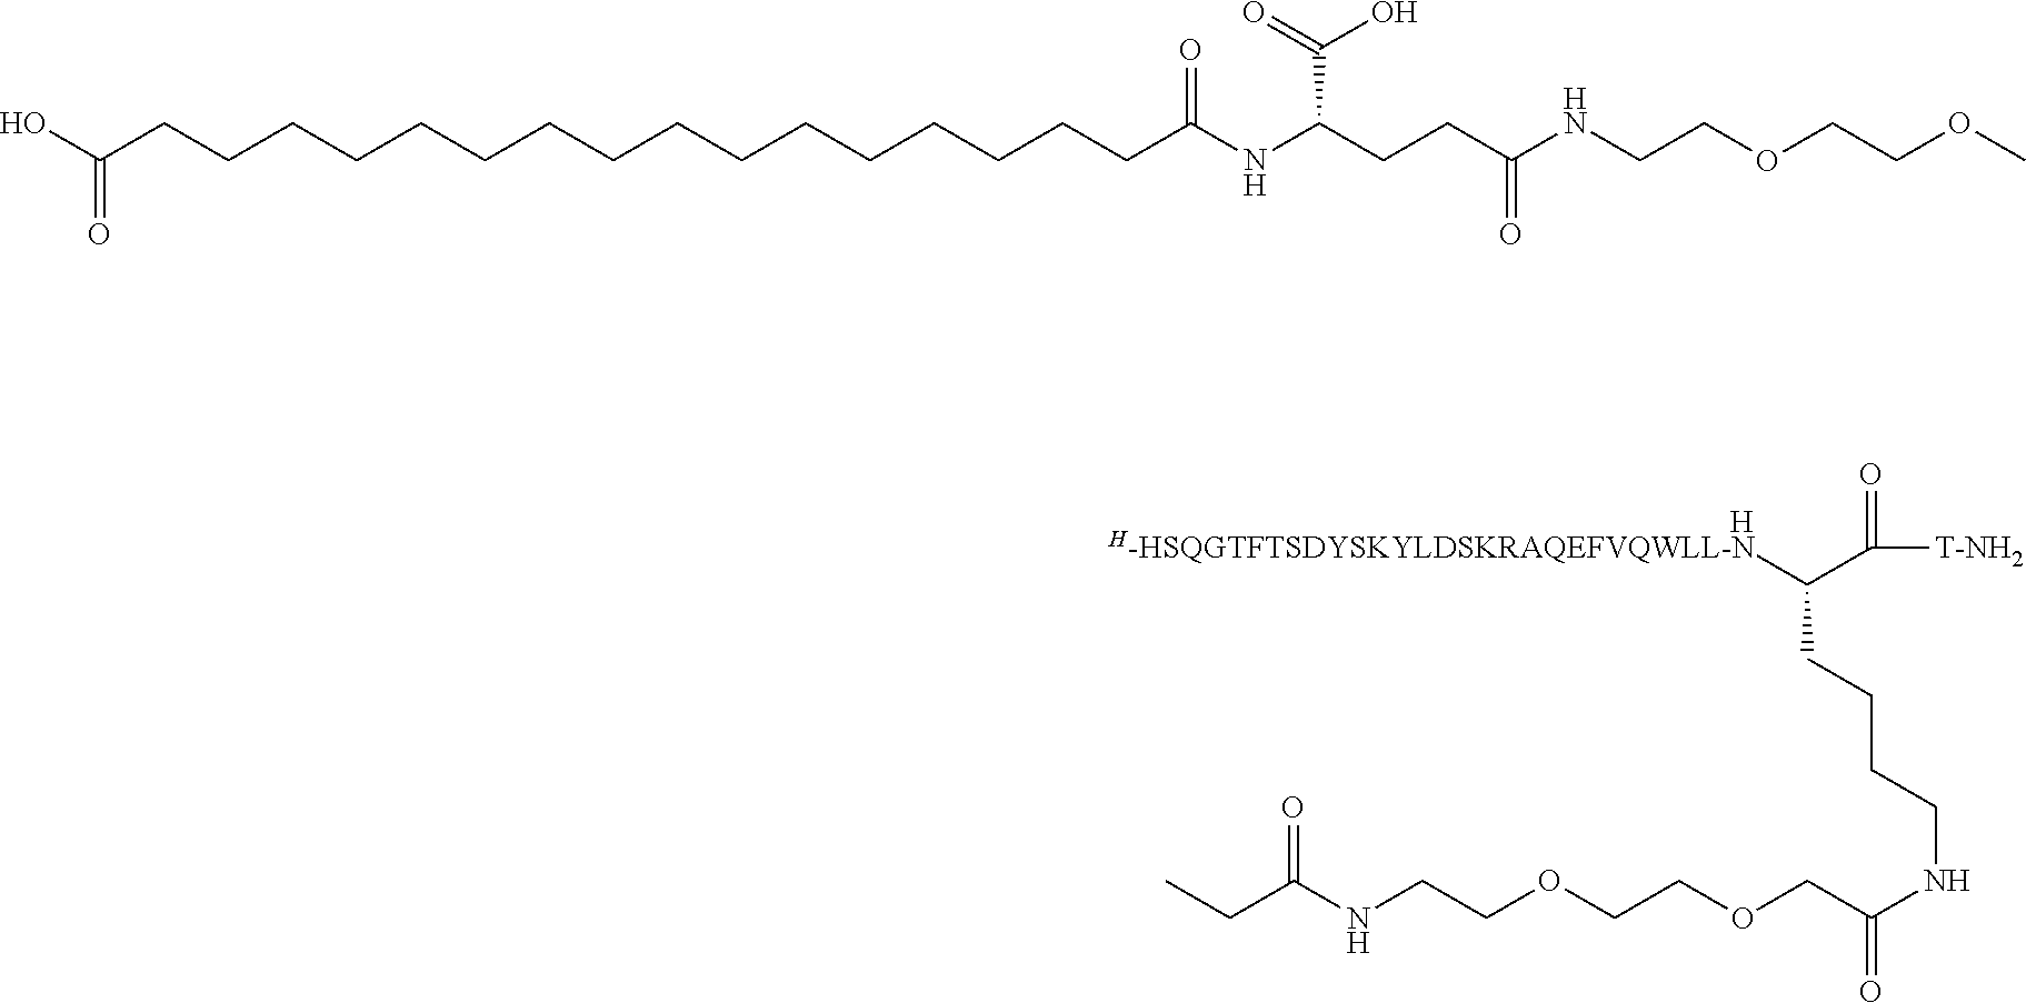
[H].C(NCCOCCOCC(NCCCCC([H-HSQGTFTSDYSKYLDSKRAQEFVQWLL-N])C([T-NH2])=O)=O)(=O)CC.C(CCCCCCC(NC(CCC(NCCOCCOC)=O)C(O)=O)=O)CCCCCCCCCC(O)=O
